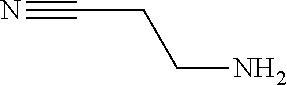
N#CCCN
